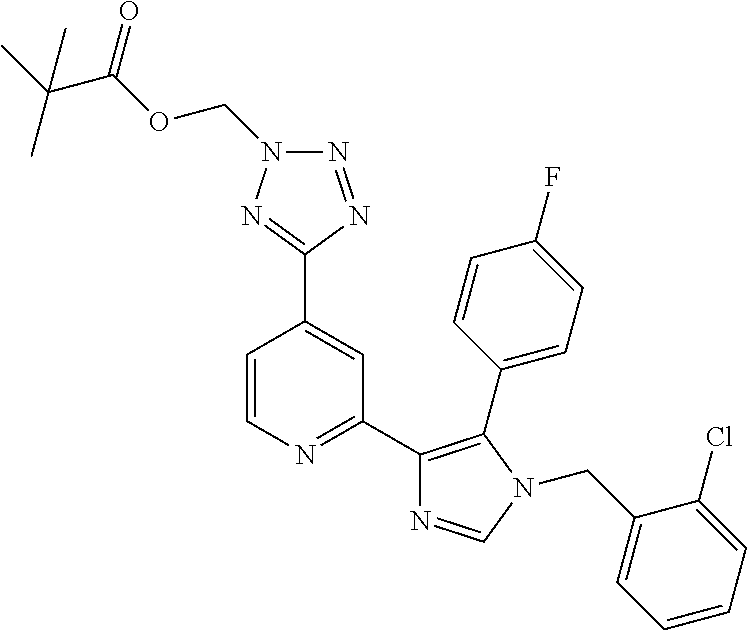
C1=CN=C(C2=C(C3=CC=C(F)C=C3)N(CC3=CC=CC=C3Cl)C=N2)C=C1C1=NN(COC(C(C)(C)C)=O)N=N1
